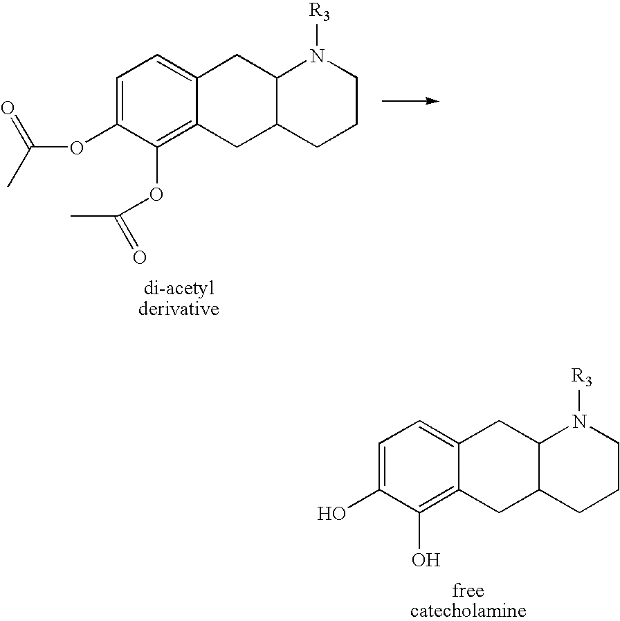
C1=C(O)C(O)=C2C(=C1)CC1C(C2)CCCN1[R3].C1=C(OC(C)=O)C(OC(C)=O)=C2C(=C1)CC1C(C2)CCCN1[R3]
